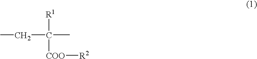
[R1]C([COO][R2])(CC)C
